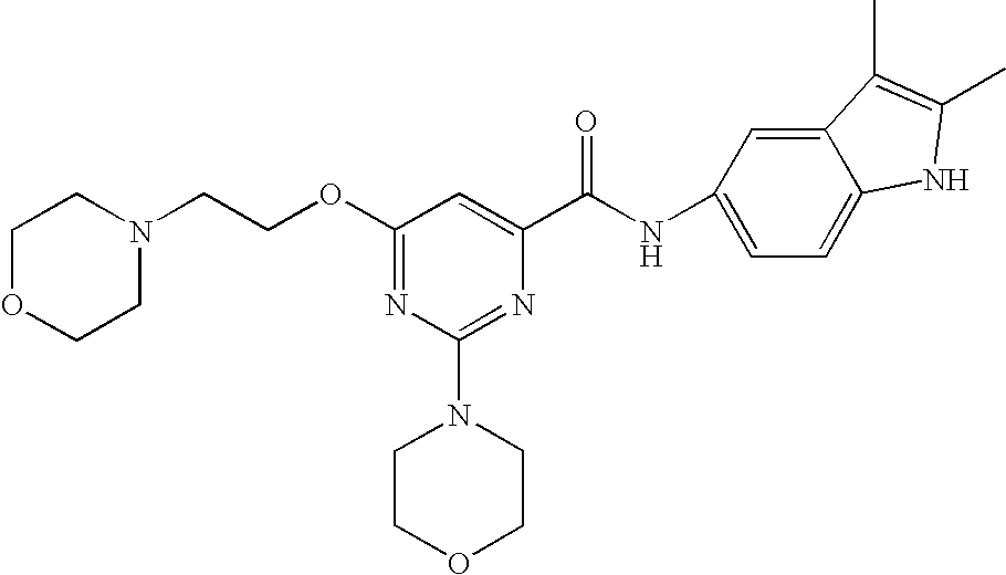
O(C1=NC(N2CCOCC2)=NC(C(NC2=CC=C3C(=C2)C(C)=C(C)N3)=O)=C1)CCN1CCOCC1
